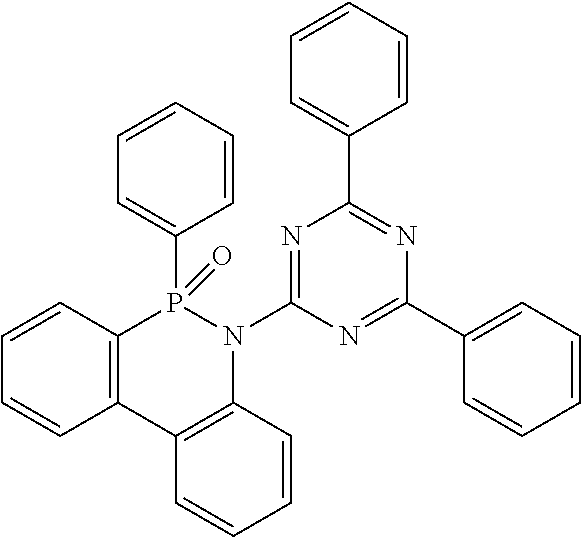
C12=C(C3=C(N(C4=NC(C5=CC=CC=C5)=NC(C5=CC=CC=C5)=N4)P1(=O)C1=CC=CC=C1)C=CC=C3)C=CC=C2
